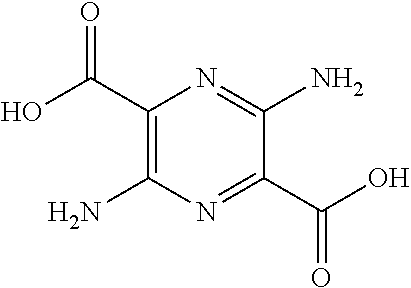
C1(N)=NC(C(O)=O)=C(N)N=C1C(=O)O
